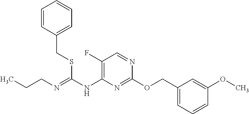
C1(F)=C(NC(=NCCC)SCC2=CC=CC=C2)N=C(OCC2=CC=CC(OC)=C2)N=C1
